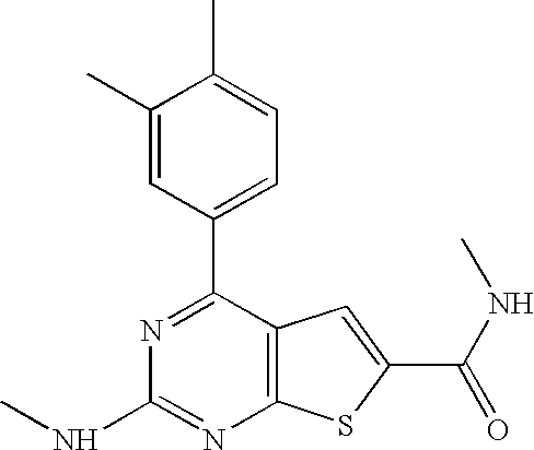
C1(C)=CC(C2=NC(NC)=NC3=C2C=C(C(NC)=O)S3)=CC=C1C
